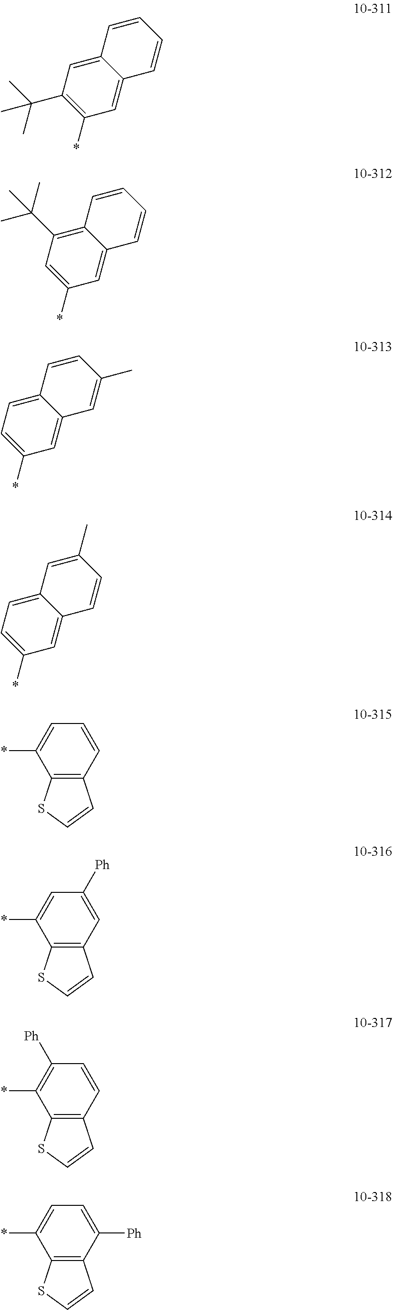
C12=CC(C(C)(C)C)=C(*)C=C1C=CC=C2.C12=C(C(C)(C)C)C=C(*)C=C1C=CC=C2.C12=CC=C(*)C=C1C=C(C)C=C2.C12=CC=C(*)C=C1C=CC(C)=C2.C12=C(C=CC=C1*)C=CS2.C12=C(C=C([Ph])C=C1*)C=CS2.C12=C(C=CC([Ph])=C1*)C=CS2.C12=C(C([Ph])=CC=C1*)C=CS2
